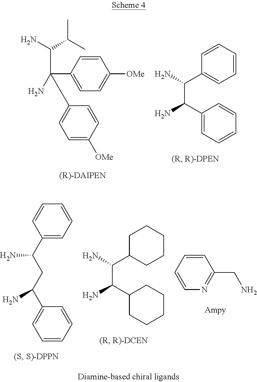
C1=CC(C(C2=CC=C([OMe])C=C2)(N)C(N)C(C)C)=CC=C1[OMe].C(N)(C1=CC=CC=C1)C(C1=CC=CC=C1)N.C1(C(CC(C2=CC=CC=C2)N)N)=CC=CC=C1.C(N)(C1CCCCC1)C(C1CCCCC1)N.C1(CN)=NC=CC=C1
